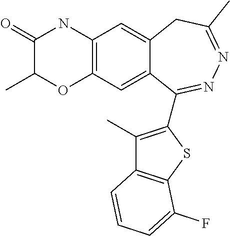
C1(=O)C(C)OC2=C(N1)C=C1C(=C2)C(C2=C(C)C3=C(S2)C(F)=CC=C3)=NN=C(C)C1
